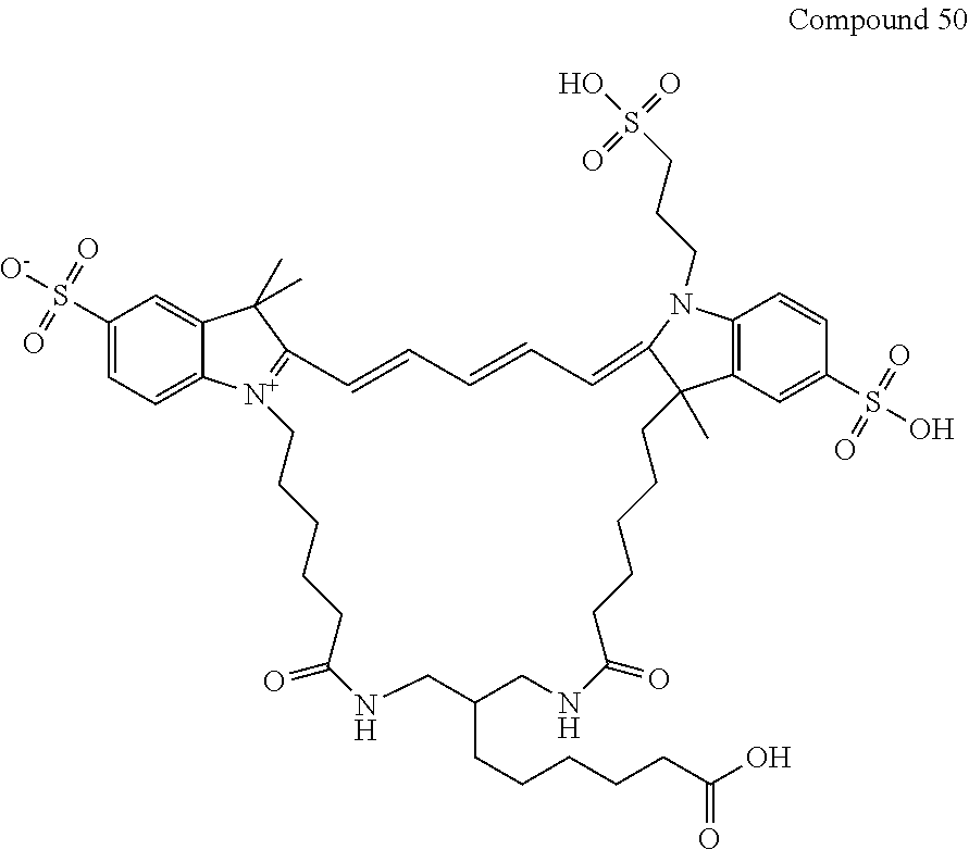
C1(S([O-])(=O)=O)=CC=C2C(=C1)C(C)(C)C1=[N+]2CCCCCC(=O)NCC(CCCCCC(O)=O)CNC(=O)CCCCCC2(C)C3=C(C=CC(S(O)(=O)=O)=C3)N(CCCS(O)(=O)=O)C2=CC=CC=C1
